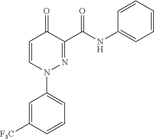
C1=CN(C2=CC=CC([F3C])=C2)N=C(C(NC2=CC=CC=C2)=O)C1=O
